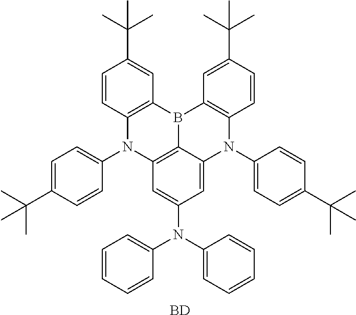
C1=CC2=C(C=C1C(C)(C)C)B1C3=C(N2C2=CC=C(C(C)(C)C)C=C2)C=C(N(C2=CC=CC=C2)C2=CC=CC=C2)C=C3N(C2=CC=C(C(C)(C)C)C=C2)C2=C1C=C(C(C)(C)C)C=C2.[BD]
